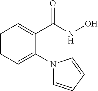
C1=CC=C(N2C=CC=C2)C(C(NO)=O)=C1
